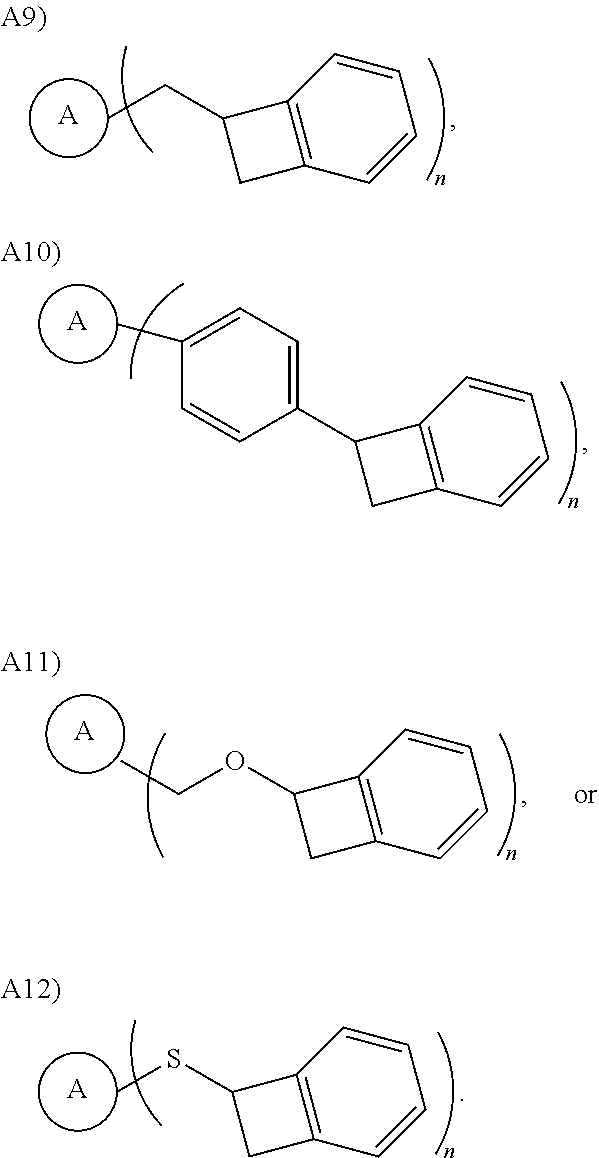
[A].CCC1CC2=C1C=CC=C2.C1(C2CC3=C2C=CC=C3)=CC=C(C)C=C1.[A].O(C1CC2=C1C=CC=C2)CC.[A].[A].CSC1CC2=C1C=CC=C2
